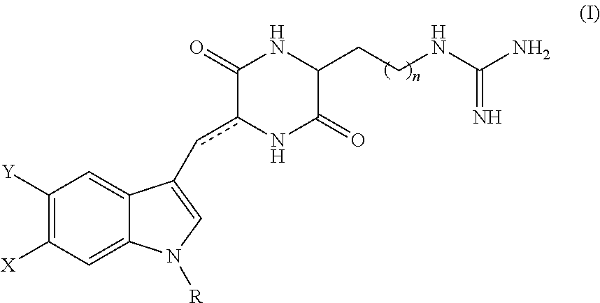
C1([Y])=C([X])C=C2C(=C1)C(cc1NC(=O)C(CCNC(N)=N)NC1=O)=CN2[R]
